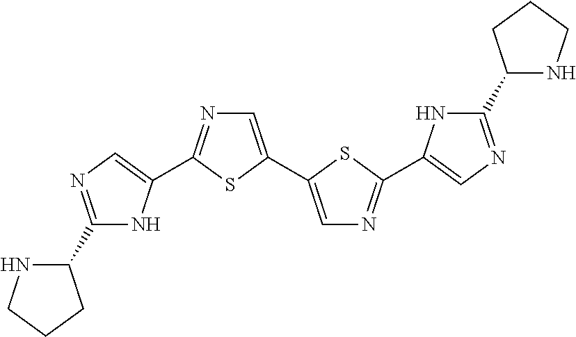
C1(C2=NC=C(C3=NC=C(C4=CN=C(C5=CN=C(C6NCCC6)N5)S4)S3)N2)NCCC1
